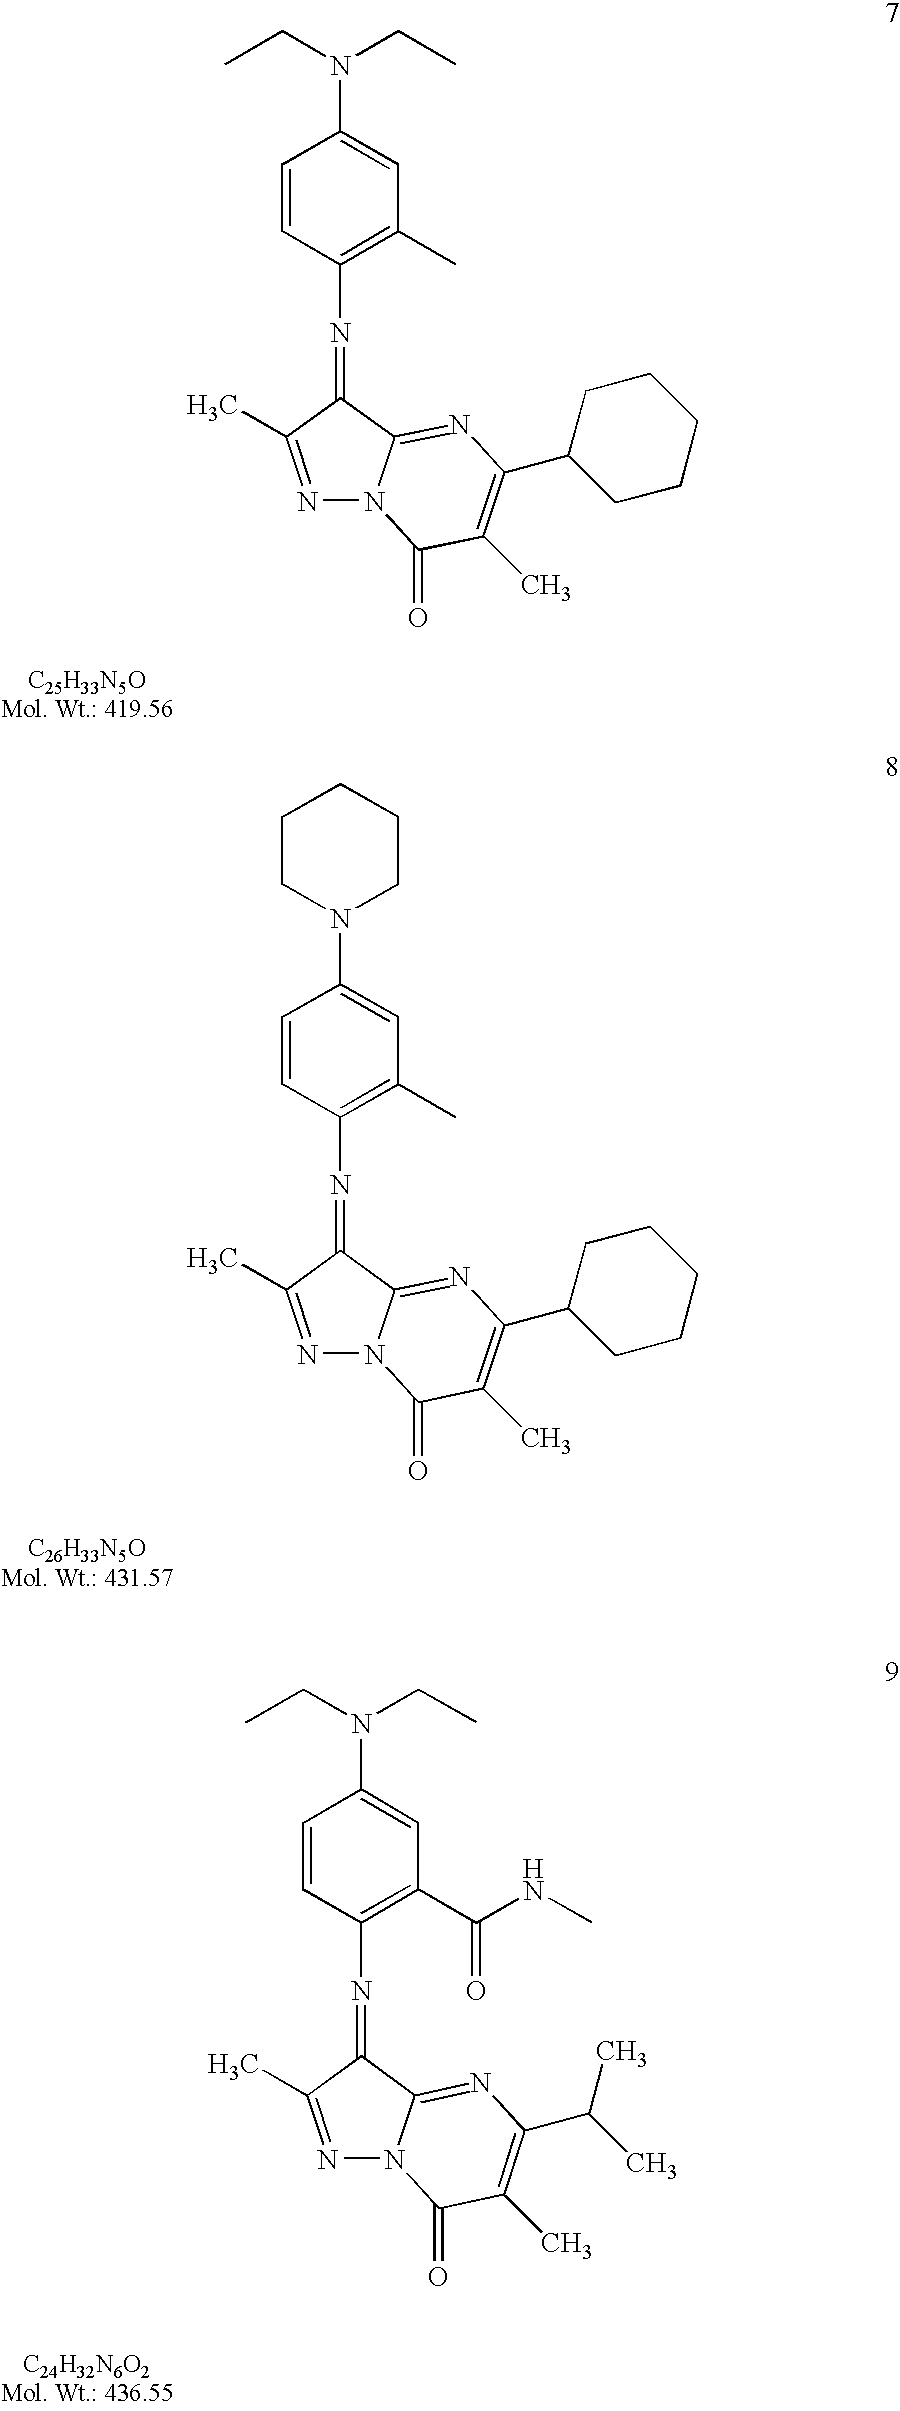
C1=CC(N=C2C3=NC(C4CCCCC4)=C(C)C(=O)N3N=C2C)=C(C)C=C1N(CC)CC.C1=CC(N=C2C3=NC(C4CCCCC4)=C(C)C(=O)N3N=C2C)=C(C)C=C1N1CCCCC1.C1=CC(N=C2C3=NC(C(C)C)=C(C)C(=O)N3N=C2C)=C(C(NC)=O)C=C1N(CC)CC
